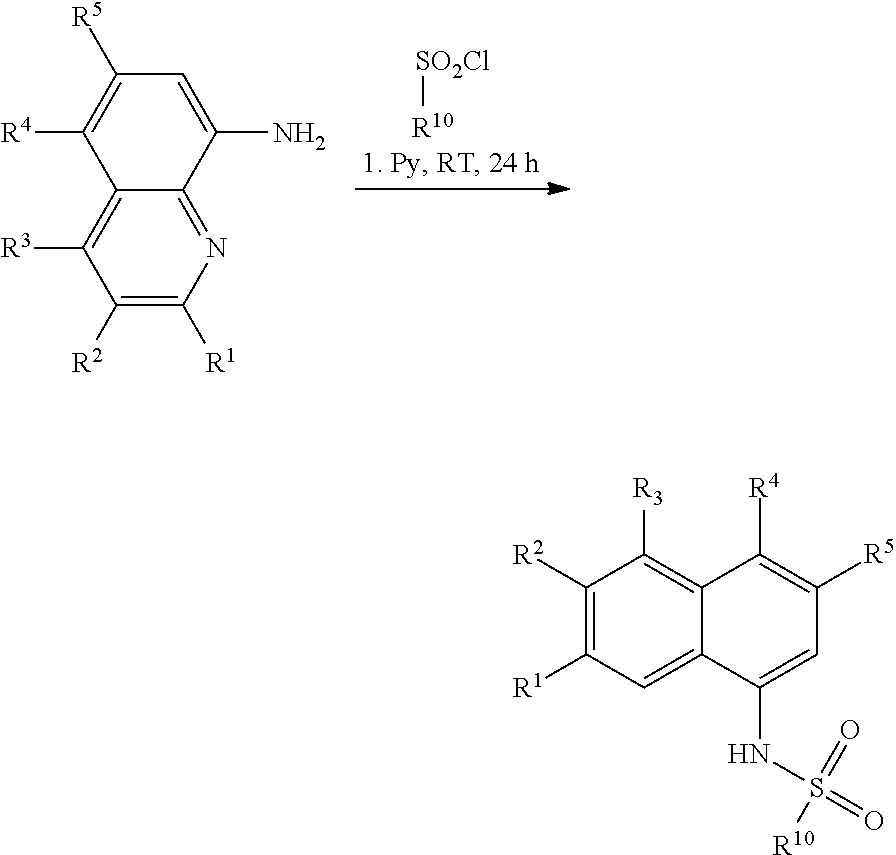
[SO2Cl][R10].C1([R2])=C([R1])N=C2C(=C1[R3])C([R4])=C([R5])C=C2N.C1([R2])=C([R1])C=C2C(=C1[R3])C([R4])=C([R5])C=C2NS(=O)(=O)[R10]
